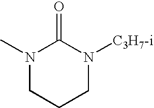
N1(C)CCCN([C3H7-i])C1=O
